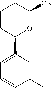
C1=C(C2OC([CN])CCC2)C=C(C)C=C1
